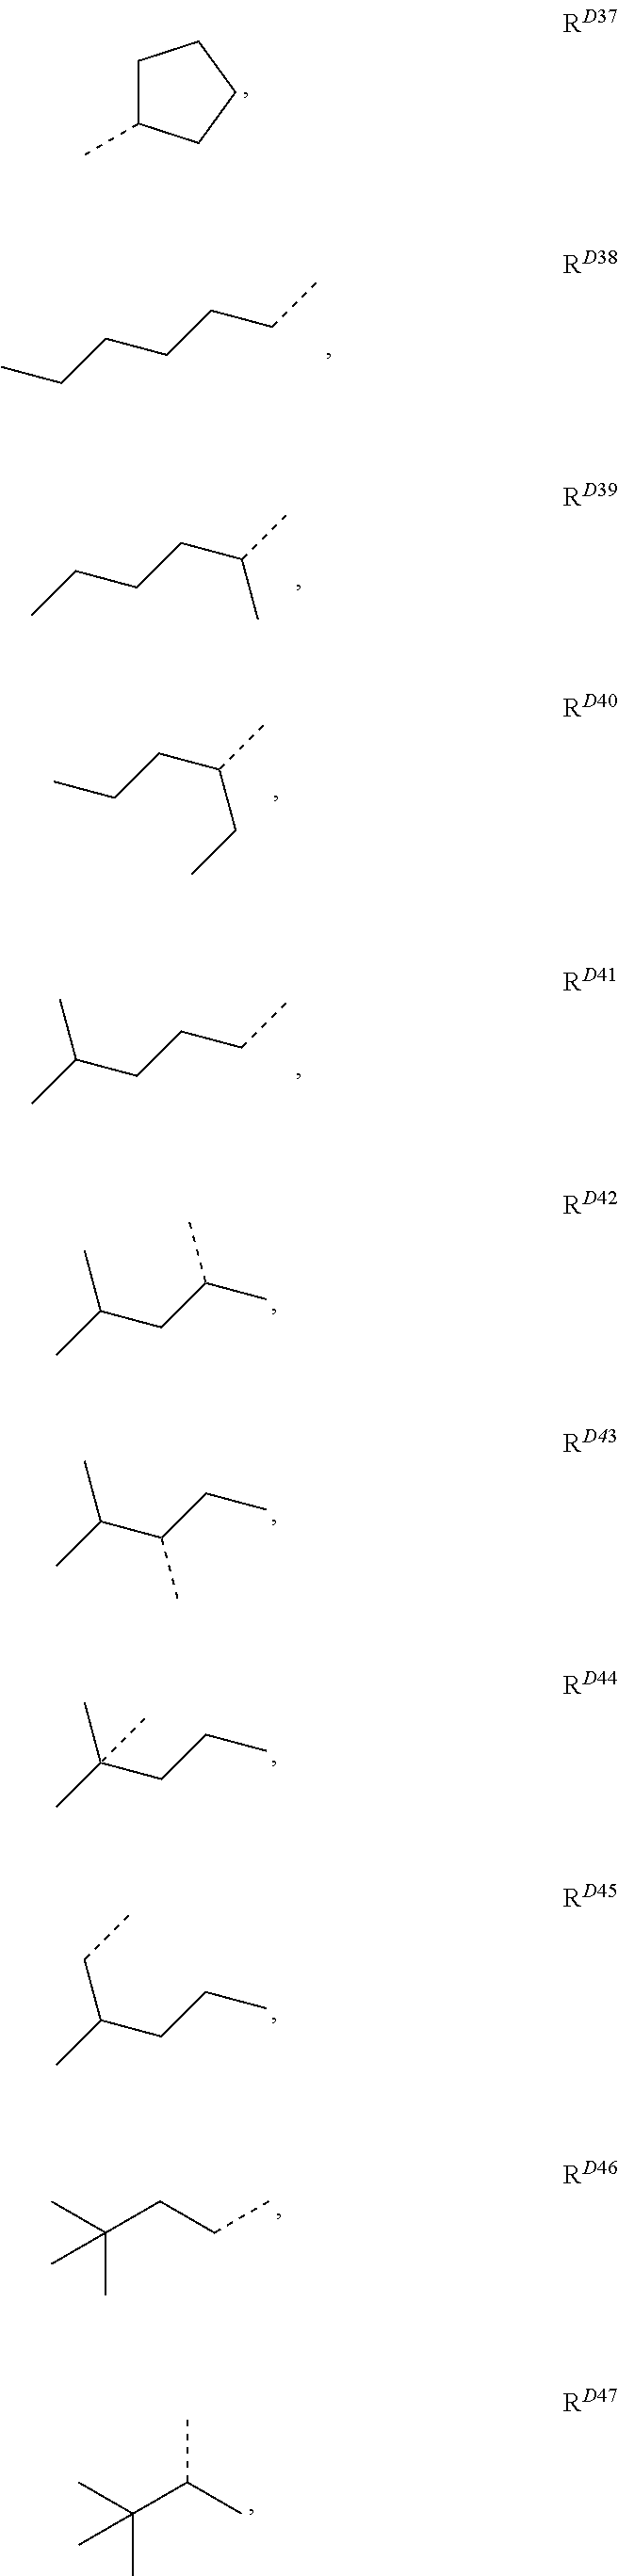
C1C(C)CCC1.CCCCCCC.CCCCC(C)C.CCCC(C)CC.CC(CCCC)C.CC(CC(C)C)C.CC(C(CC)C)C.CC(CCC)(C)C.CC(CCC)CC.CC(CCC)(C)C.CC(C(C)C)(C)C
